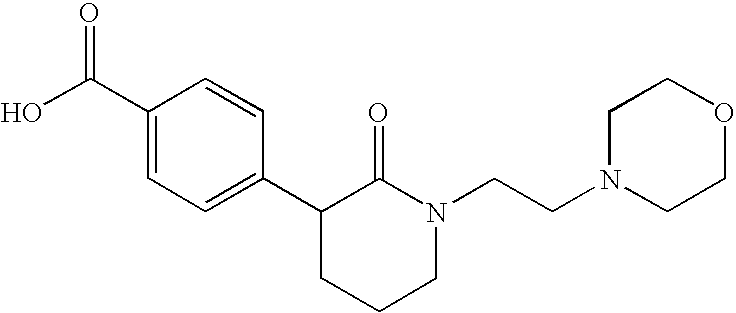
OC(C1=CC=C(C2CCCN(CCN3CCOCC3)C2=O)C=C1)=O
